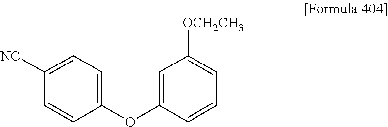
C1=CC(OC2=CC([OCH2CH3])=CC=C2)=CC=C1[NC]
